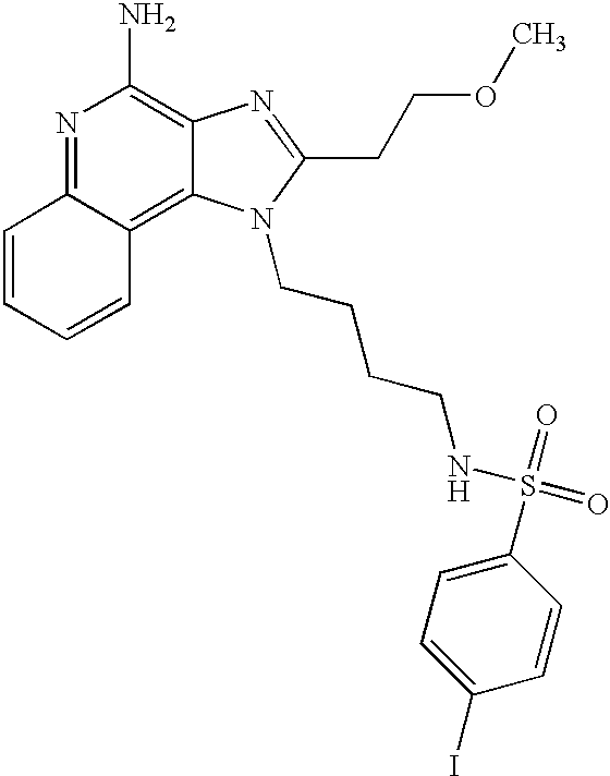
N1=C2C(=C3C(=C1N)N=C(CCOC)N3CCCCNS(=O)(=O)C1=CC=C(I)C=C1)C=CC=C2
